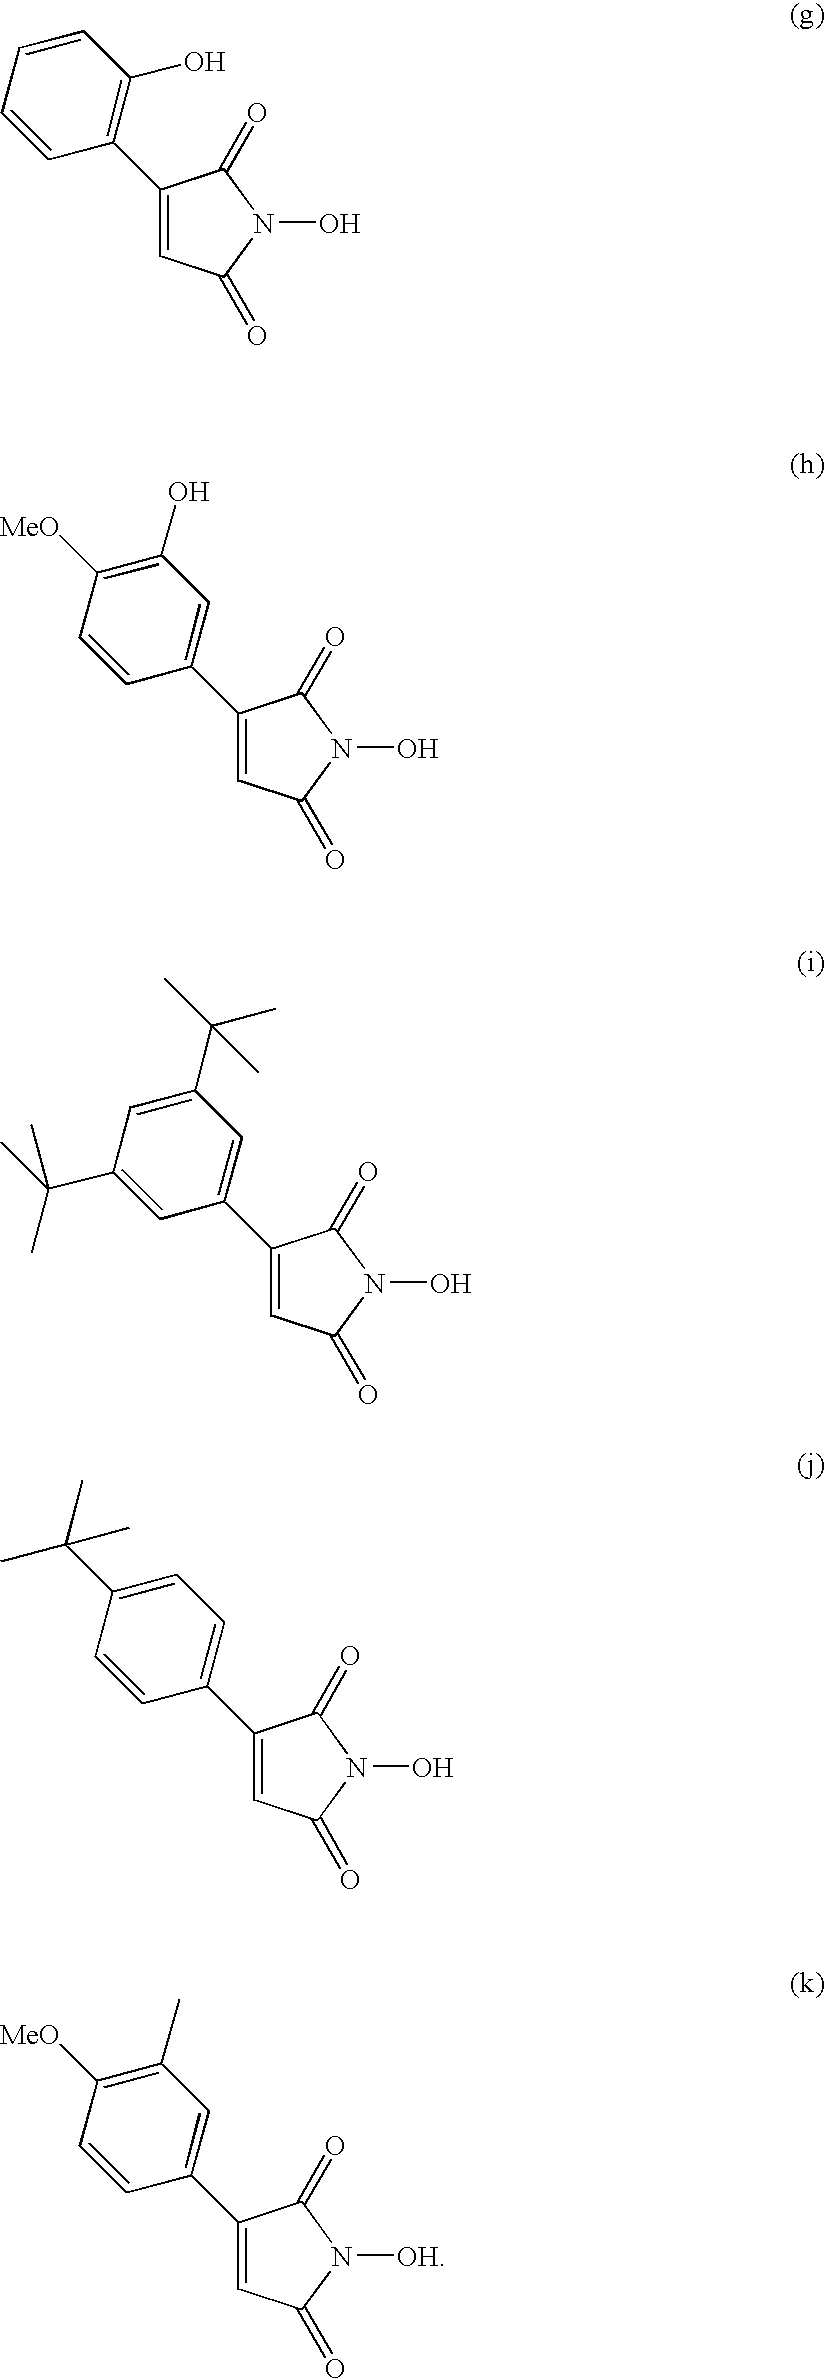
C1(C2=C(O)C=CC=C2)=CC(=O)N(O)C1=O.C1(C2=CC(O)=C([MeO])C=C2)=CC(=O)N(O)C1=O.C1(C2=CC(C(C)(C)C)=CC(C(C)(C)C)=C2)=CC(=O)N(O)C1=O.C1(C2=CC=C(C(C)(C)C)C=C2)=CC(=O)N(O)C1=O.C1(C2=CC(C)=C([MeO])C=C2)=CC(=O)N([OH])C1=O
